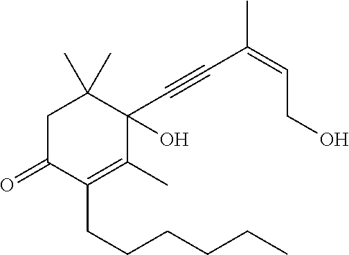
C1C(=O)C(CCCCCC)=C(C)C(C#CC(=CCO)C)(O)C1(C)C
